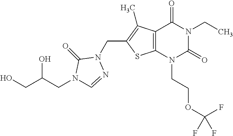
C12=C(N(CCOC(F)(F)F)C(=O)N(CC)C1=O)SC(CN1C(=O)N(CC(O)CO)C=N1)=C2C
